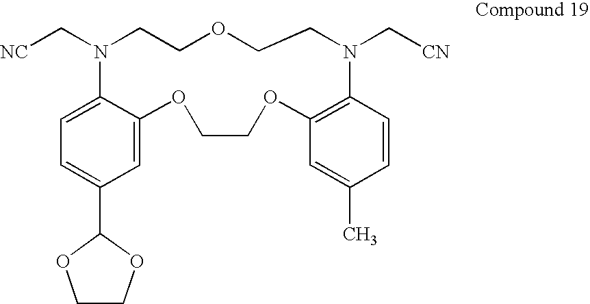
C1=C(C2OCCO2)C=C2C(=C1)N(C[NC])CCOCCN(C[CN])C1=C(OCCO2)C=C(C)C=C1
